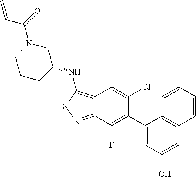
C12=C(NC3CN(C(=O)C=C)CCC3)SN=C1C(F)=C(C1=CC(O)=CC3=C1C=CC=C3)C(Cl)=C2
